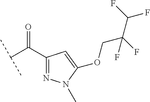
C(C(C1=NN(C)C(OCC(F)(C(F)F)F)=C1)=O)(C)C
